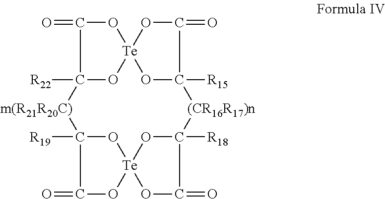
C12([R22])O[Te]3(OC1=O)OC(=O)C([R15])(O3)[(CR16R17)n]C1([R18])O[Te]3(OC(=O)C([R19])([m(R21R20C)]2)O3)OC1=O
